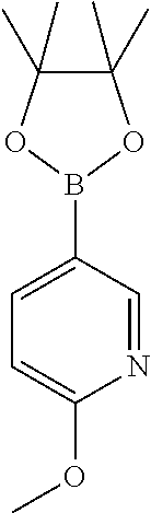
N1=CC(B2OC(C)(C)C(C)(C)O2)=CC=C1OC
